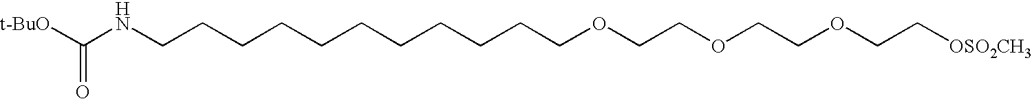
[t-BuO]C(NCCCCCCCCCCCOCCOCCOCC[OSO2CH3])=O
